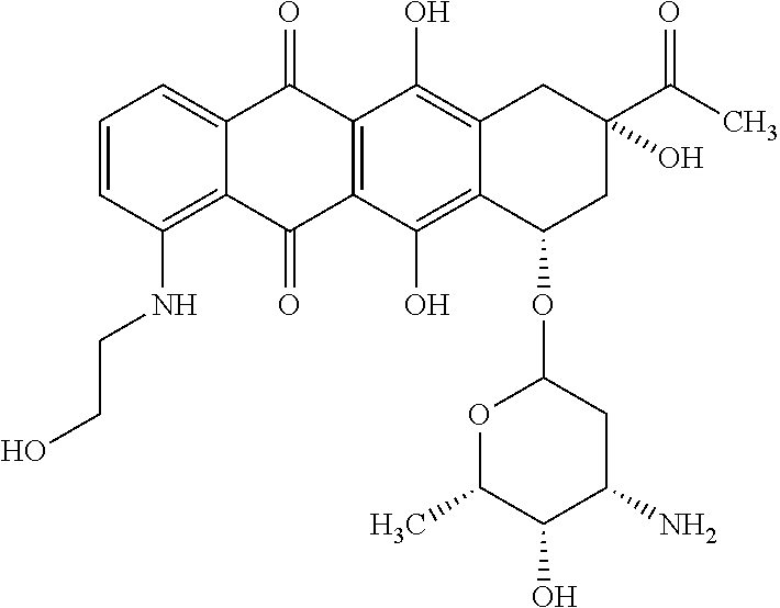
C1=CC(NCCO)=C2C(=C1)C(=O)C1=C(C2=O)C(O)=C2C(=C1O)CC(O)(C(C)=O)CC2OC1OC(C)C(O)C(N)C1
